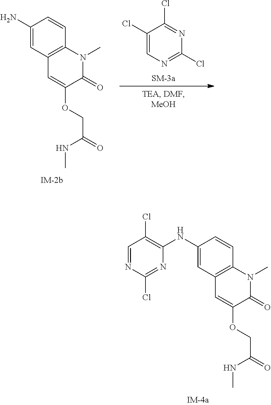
C1(NC2=C(Cl)C=NC(Cl)=N2)=CC2=C(C=C1)N(C)C(=O)C(OCC(=O)NC)=C2.C1(N)=CC2=C(C=C1)N(C)C(=O)C(OCC(=O)NC)=C2.C1(Cl)=CN=C(Cl)N=C1Cl
